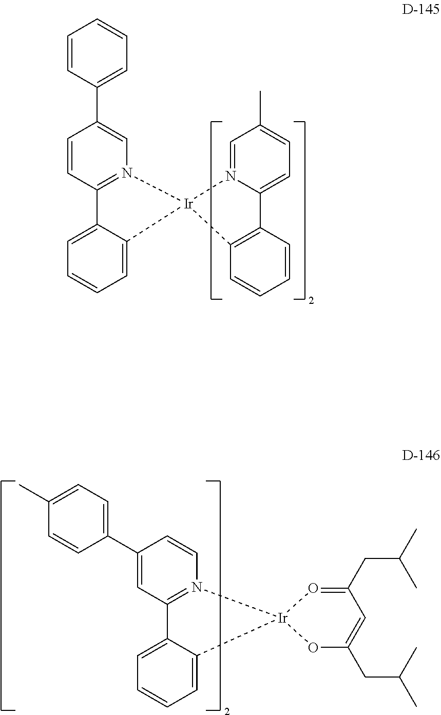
C1=CC2=N(C=C1C1=CC=CC=C1)[Ir]1(C3=CC=CC=C23)N2=CC(C)=CC=C2C2=C1C=CC=C2.C1=CN2=C(C=C1C1=CC=C(C)C=C1)C1=CC=CC=C1[Ir]21OC(CC(C)C)=CC(CC(C)C)=O1
